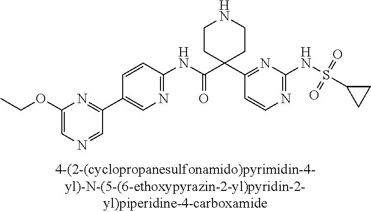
N1=C(NS(=O)(=O)C2CC2)N=C(C2(C(NC3=NC=C(C4=NC(OCC)=CN=C4)C=C3)=O)CCNCC2)C=C1
